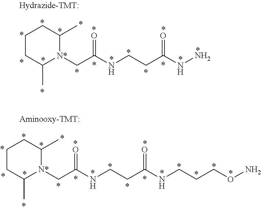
C1CC(C)[N*](CC(NCCC(NN)=O)=O)C(C)C1.C1CC(C)[N*](CC(NCCC(NCCCON)=O)=O)C(C)C1
